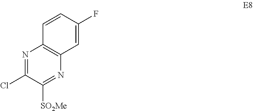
N1=C(Cl)C([SO2Me])=NC2=C1C=CC(F)=C2
